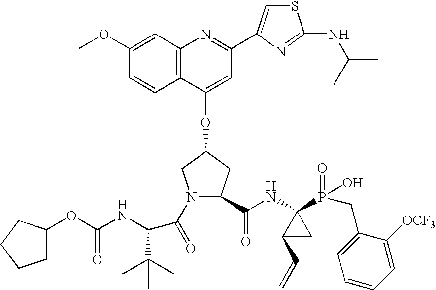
C12=C(C(OC3CN(C(=O)C(C(C)(C)C)NC(OC4CCCC4)=O)C(C(NC4(P(=O)(O)CC5=CC=CC=C5[OCF3])C(C=C)C4)=O)C3)=CC(C3=CSC(NC(C)C)=N3)=N1)C=CC(OC)=C2
